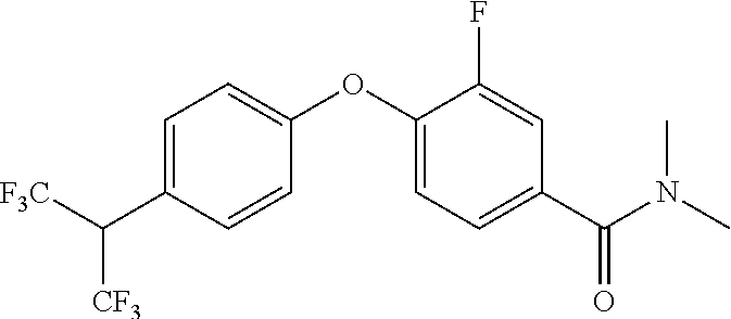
C1=C(C([F3C])[CF3])C=CC(OC2=CC=C(C(N(C)C)=O)C=C2F)=C1
